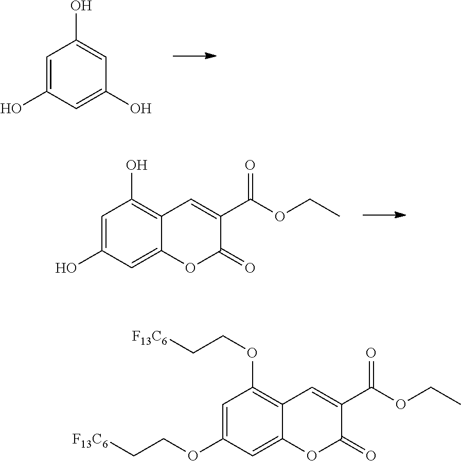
C1=C(O)C=C(O)C=C1O.C1=C(O)C=C2C(=C1O)C=C(C(OCC)=O)C(=O)O2.C1=C(OCC[F13C6])C=C2C(=C1OCC[F13C6])C=C(C(OCC)=O)C(=O)O2
